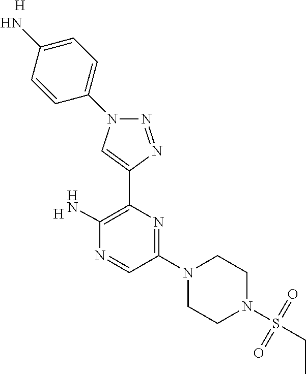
[H].C1(C2=C(N)N=CC(N3CCN(S(CC)(=O)=O)CC3)=N2)=CN(C2=CC=C(N)C=C2)N=N1.[H]
